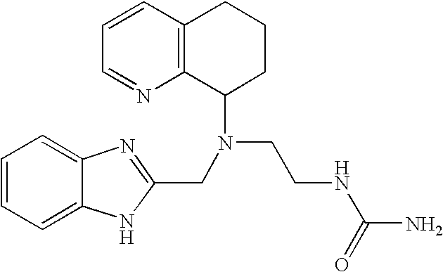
C1=NC2=C(C=C1)CCCC2N(CC1=NC2=CC=CC=C2N1)CCNC(N)=O
